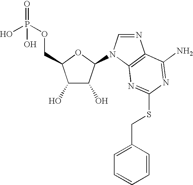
C1(O)C(O)C(N2C=NC3=C2N=C(SCC2=CC=CC=C2)N=C3N)OC1COP(=O)(O)O
